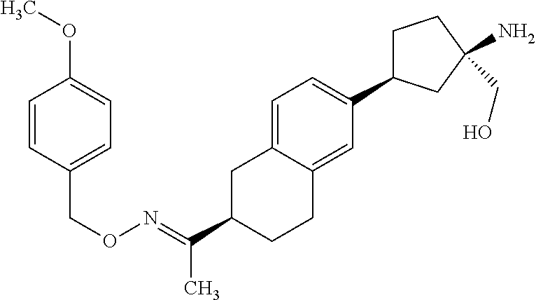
N(=C(C1CC2=CC=C(C3CCC(CO)(N)C3)C=C2CC1)C)OCC1=CC=C(OC)C=C1
